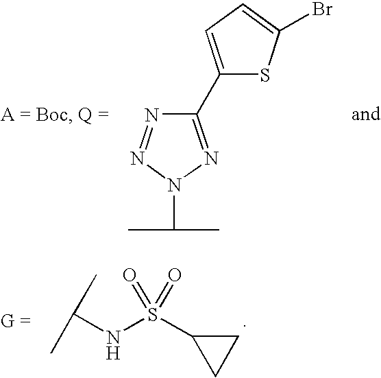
C(NS(C1CC1)(=O)=O)(C)C.N1=NN(C(C)C)N=C1C1=CC=C(Br)S1
